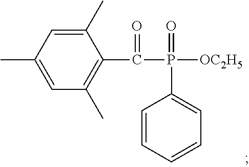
C1=C(C)C=C(C)C(C(P([OC2H5])(C2=CC=CC=C2)=O)=O)=C1C
